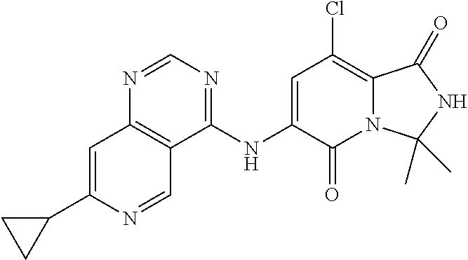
N1=CN=C(NC2=CC(Cl)=C3N(C2=O)C(C)(C)NC3=O)C2=C1C=C(C1CC1)N=C2
